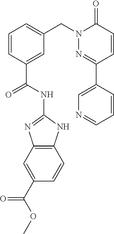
C12=C(NC(NC(C3=CC(CN4N=C(C5=CN=CC=C5)C=CC4=O)=CC=C3)=O)=N1)C=CC(C(OC)=O)=C2
